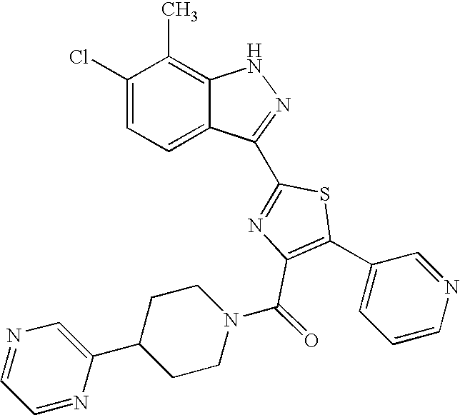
C1(Cl)=CC=C2C(=C1C)NN=C2C1=NC(C(N2CCC(C3=CN=CC=N3)CC2)=O)=C(C2=CC=CN=C2)S1
